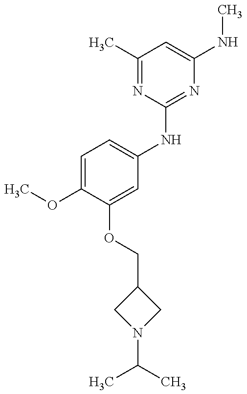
COC1=CC=C(NC2=NC(NC)=CC(C)=N2)C=C1OCC1CN(C(C)C)C1
